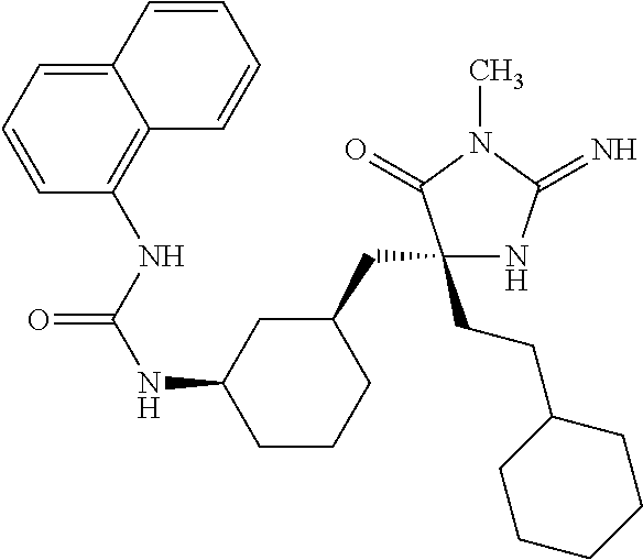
C1(CCC2CCCCC2)(CC2CC(NC(NC3=C4C(=CC=C3)C=CC=C4)=O)CCC2)NC(=N)N(C)C1=O
